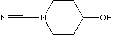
C1CC(O)CCN1C#N
